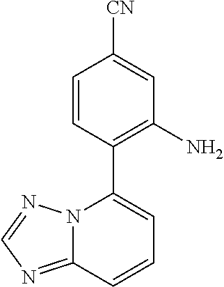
C12=NC=NN1C(C1=C(N)C=C([CN])C=C1)=CC=C2
